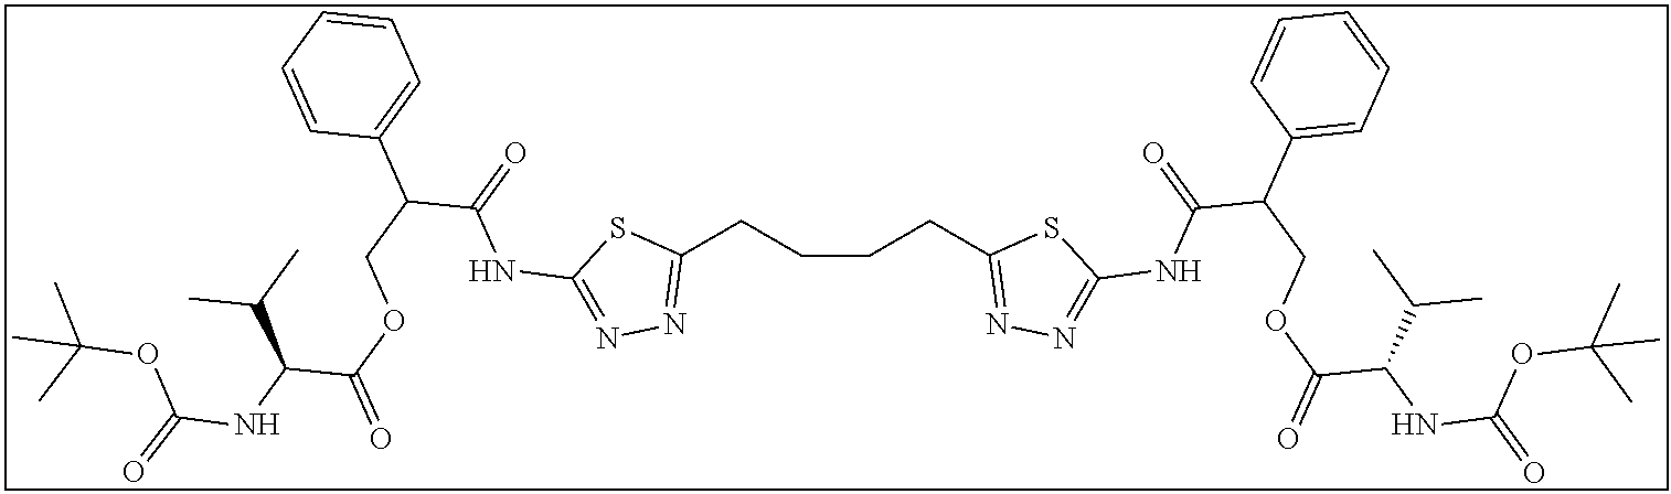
C1(CCCCC2=NN=C(NC(C(COC(=O)C(NC(=O)OC(C)(C)C)C(C)C)C3=CC=CC=C3)=O)S2)=NN=C(NC(C(COC(=O)C(NC(=O)OC(C)(C)C)C(C)C)C2=CC=CC=C2)=O)S1
